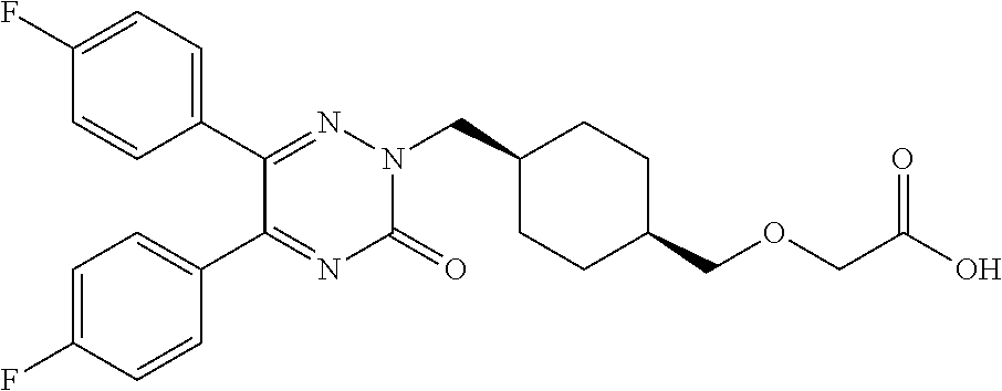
C1(C2=NN(CC3CCC(COCC(O)=O)CC3)C(=O)N=C2C2=CC=C(F)C=C2)=CC=C(F)C=C1
